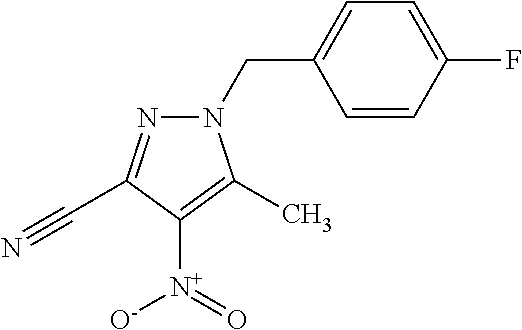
C1=C(F)C=CC(CN2N=C(C#N)C([N+]([O-])=O)=C2C)=C1
